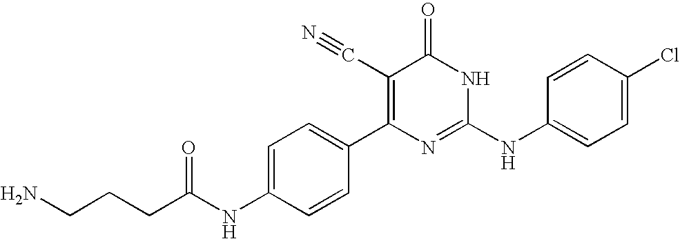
C1=CC(C2=C(C#N)C(=O)NC(NC3=CC=C(Cl)C=C3)=N2)=CC=C1NC(CCCN)=O
